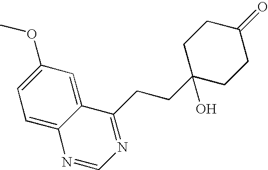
C1(OC)=CC=C2C(=C1)C(CCC1(O)CCC(=O)CC1)=NC=N2
